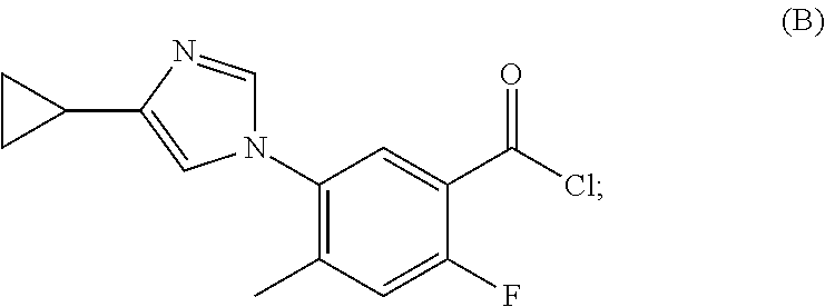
C1(N2C=NC(C3CC3)=C2)=C(C)C=C(F)C(C(Cl)=O)=C1
